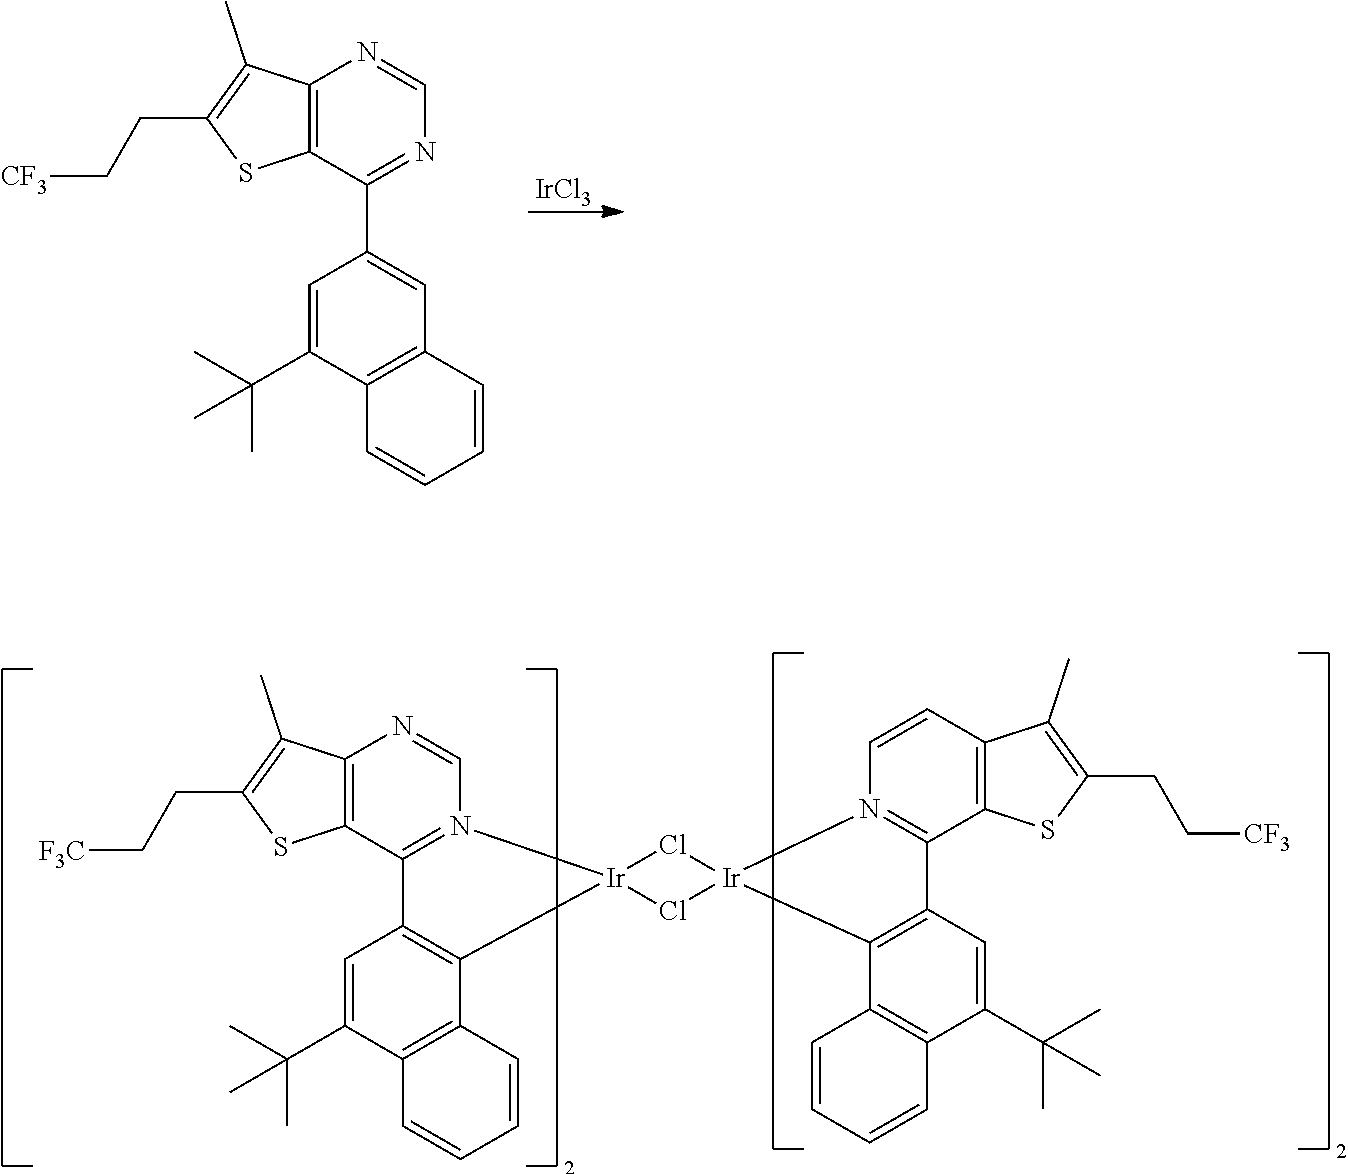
[IrCl3].C1=C(C(C)(C)C)C2=C(C=C1C1=NC=NC3=C1SC(CC[CF3])=C3C)C=CC=C2.C1=C(C(C)(C)C)C2=C(C3=C1C1=N(C=NC4=C1SC(CC[F3C])=C4C)[Ir]31Cl[Ir]3(Cl1)C1=C(C=C(C(C)(C)C)C4=C1C=CC=C4)C1=N3C=CC3=C1SC(CC[CF3])=C3C)C=CC=C2
